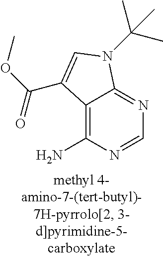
C12=C(N)N=CN=C1N(C(C)(C)C)C=C2C(=O)OC
